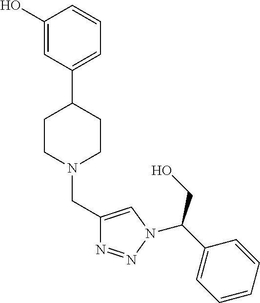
C1(O)=CC(C2CCN(CC3=CN(C(C4=CC=CC=C4)CO)N=N3)CC2)=CC=C1
